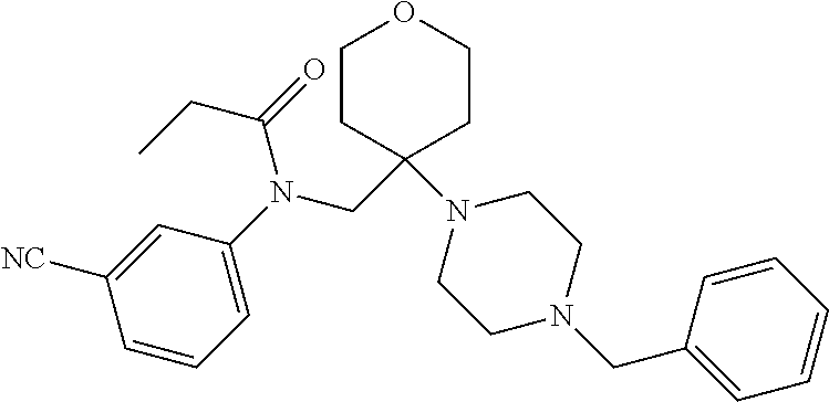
C1=C([NC])C=CC=C1N(CC1(N2CCN(CC3=CC=CC=C3)CC2)CCOCC1)C(=O)CC
